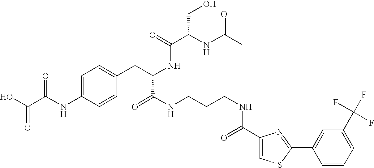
OC(C(NC1=CC=C(CC(NC(=O)C(NC(C)=O)CO)C(=O)NCCCNC(C2=CSC(C3=CC(C(F)(F)F)=CC=C3)=N2)=O)C=C1)=O)=O
